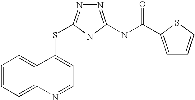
C1=CC=C2C(=C1)C(SC1=NN=C(NC(=O)C3=CC=CS3)N1)=CC=N2
